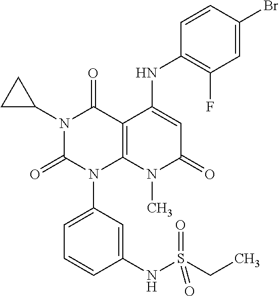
C1(NC2=CC(=O)N(C)C3=C2C(=O)N(C2CC2)C(=O)N3C2=CC=CC(NS(CC)(=O)=O)=C2)=C(F)C=C(Br)C=C1
